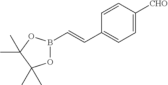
O1B(C=CC2=CC=C([CHO])C=C2)OC(C)(C)C1(C)C
